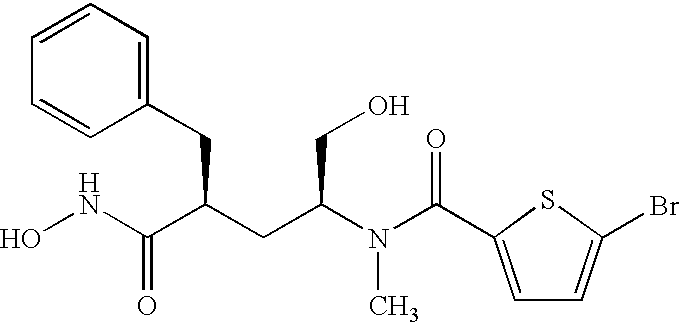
N(C(C(CC1=CC=CC=C1)CC(N(C(=O)C1=CC=C(Br)S1)C)CO)=O)O
